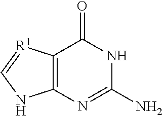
C12=C(N=C(N)NC1=O)NC=[R1]2
